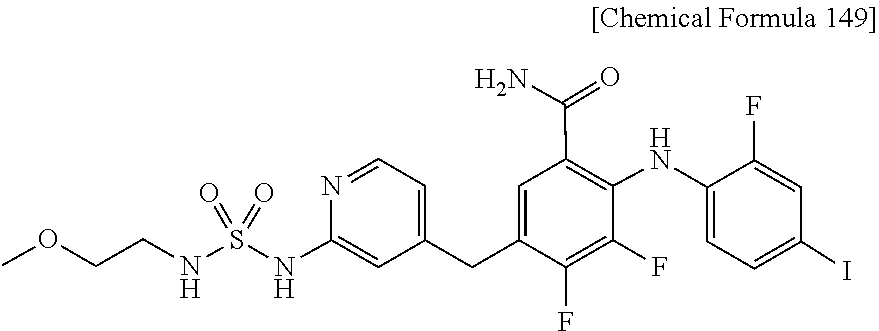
S(=O)(=O)(NCCOC)NC1=CC(CC2=CC(C(N)=O)=C(NC3=CC=C(I)C=C3F)C(F)=C2F)=CC=N1
